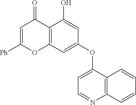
C1=NC2=C(C(OC3=CC4=C(C(O)=C3)C(=O)C=C([Ph])O4)=C1)C=CC=C2
